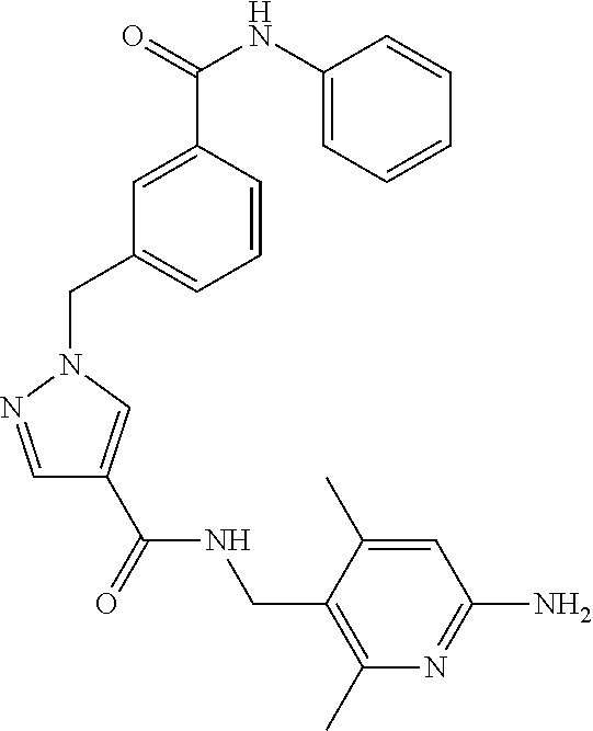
C1=NN(CC2=CC=CC(C(NC3=CC=CC=C3)=O)=C2)C=C1C(NCC1=C(C)N=C(N)C=C1C)=O
